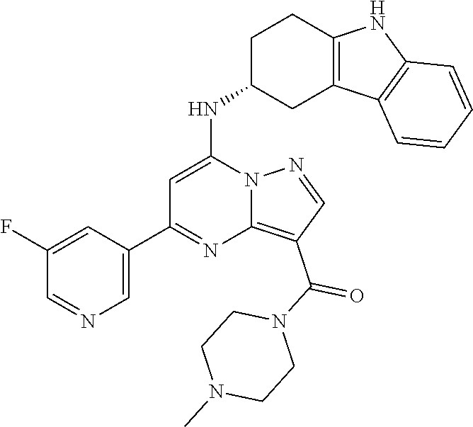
C1=C(C2=NC3=C(C(N4CCN(C)CC4)=O)C=NN3C(NC3CC4=C(CC3)NC3=C4C=CC=C3)=C2)C=C(F)C=N1
